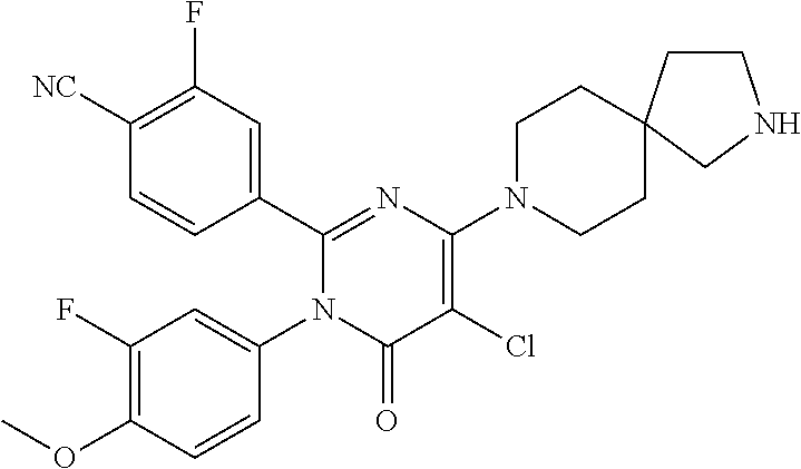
C1(C2=CC(F)=C([CN])C=C2)=NC(N2CCC3(CC2)CCNC3)=C(Cl)C(=O)N1C1=CC(F)=C(OC)C=C1
